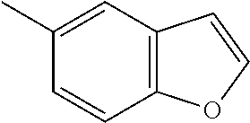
C12=C(C=CC(C)=C1)OC=C2
